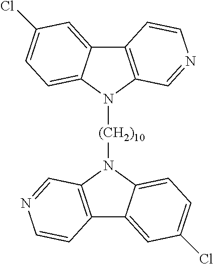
C12=C(N([(CH2)10]N3C4=C(C5=CC(Cl)=CC=C35)C=CN=C4)C3=CC=C(Cl)C=C13)C=NC=C2
